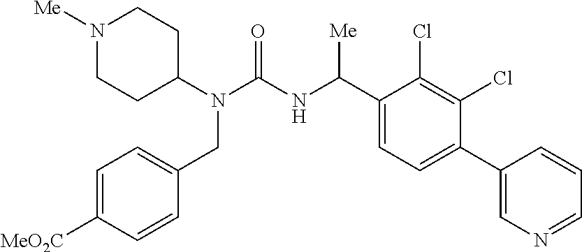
N1([Me])CCC(N(C(NC(C2=CC=C(C3=CN=CC=C3)C(Cl)=C2Cl)[Me])=O)CC2=CC=C([CO2Me])C=C2)CC1
